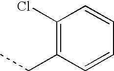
C1(Cl)=C(CC)C=CC=C1
